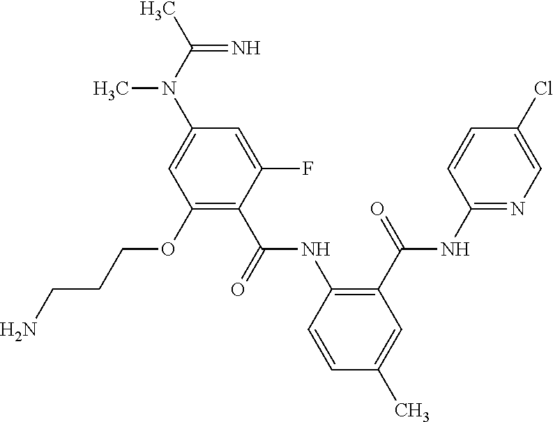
CC(N(C)C1=CC(OCCCN)=C(C(=O)NC2=C(C(=O)NC3=NC=C(Cl)C=C3)C=C(C)C=C2)C(F)=C1)=N
